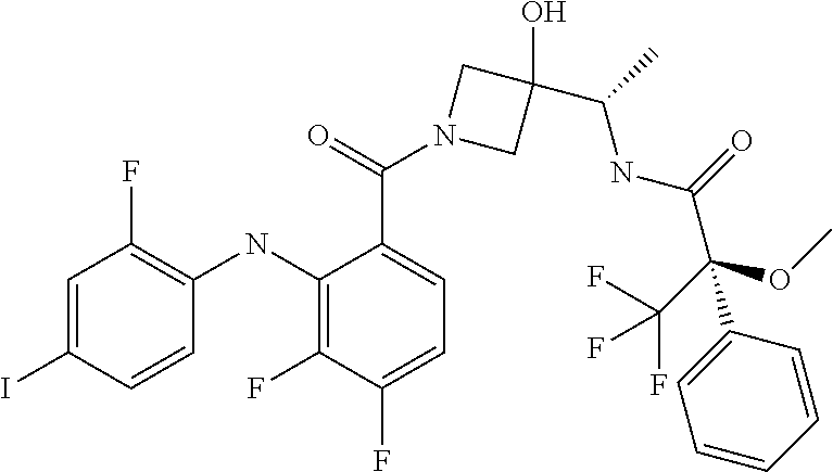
C1=C(I)C=CC(NC2=C(F)C(F)=CC=C2C(N2CC(O)(C(C)NC(=O)C(OC)(C(F)(F)F)C3=CC=CC=C3)C2)=O)=C1F
